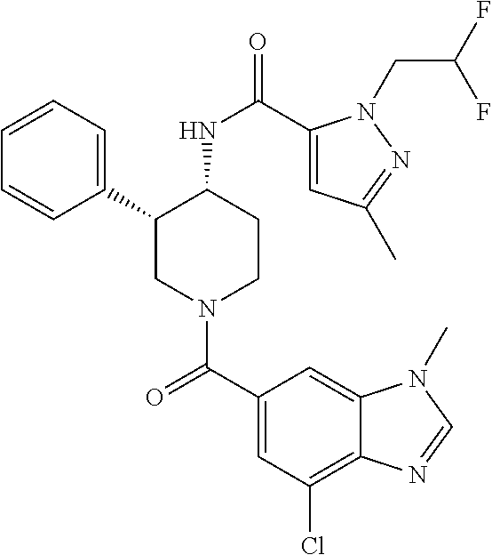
C1=CC=C(C2CN(C(C3=CC(Cl)=C4C(=C3)N(C)C=N4)=O)CCC2NC(=O)C2=CC(C)=NN2CC(F)F)C=C1
